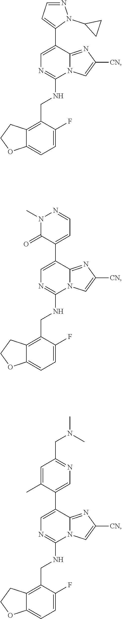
C1=C(F)C(CNC2=NC=C(C3=CC=NN3C3CC3)C3=NC([CN])=CN23)=C2C(=C1)OCC2.C1=C(F)C(CNC2=NC=C(C3=CC=NN(C)C3=O)C3=NC([CN])=CN23)=C2C(=C1)OCC2.C1=C(F)C(CNC2=NC=C(C3=CN=C(CN(C)C)C=C3C)C3=NC([CN])=CN23)=C2C(=C1)OCC2
